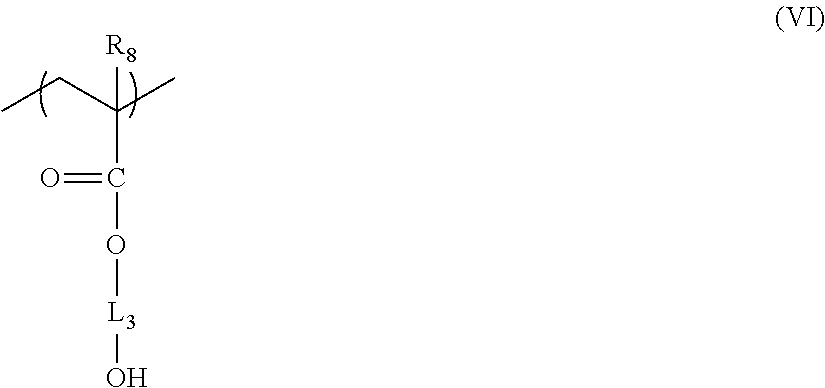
C(C(=O)O[L3]O)(CC)(C)[R8]
